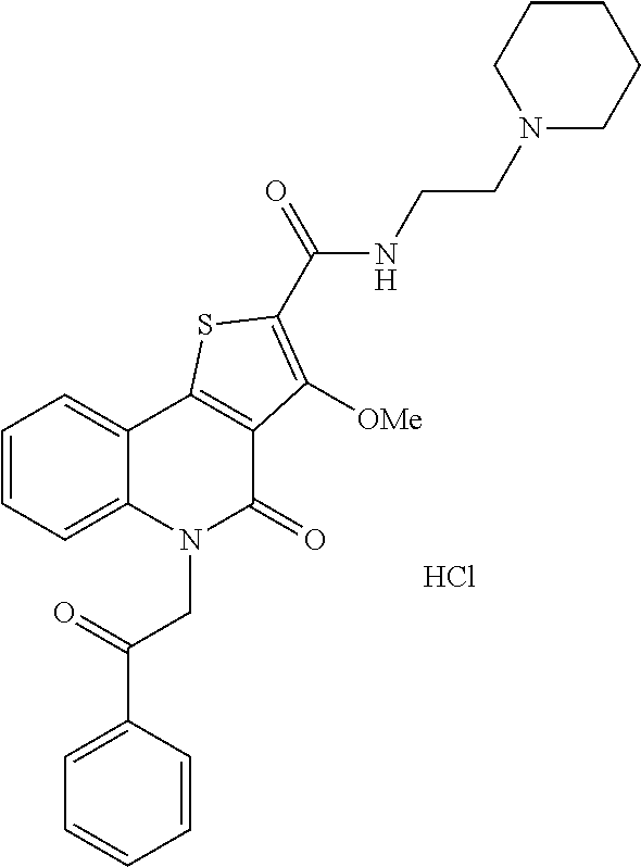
Cl.C1=C(C(=O)CN2C(=O)C3=C(C4=CC=CC=C24)SC(C(NCCN2CCCCC2)=O)=C3[OMe])C=CC=C1
